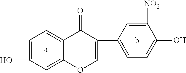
C1=C(O)C=C2C(=C1)C(=O)C(C1=CC=C(O)C([NO2])=C1)=CO2.[a].b
